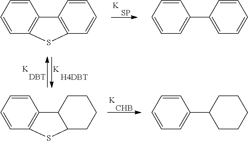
[K].[DBT].[K].[H4DBT].[K].[SP].C1=CC=CC2=C1C1=C(C=CC=C1)S2.C1=CC=CC=C1C1=CC=CC=C1.[K].[CHB].C1=CC=CC2=C1C1C(CCCC1)S2.C1=CC=CC=C1C1CCCCC1
